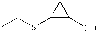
C1(SCC)C([(   )])C1
